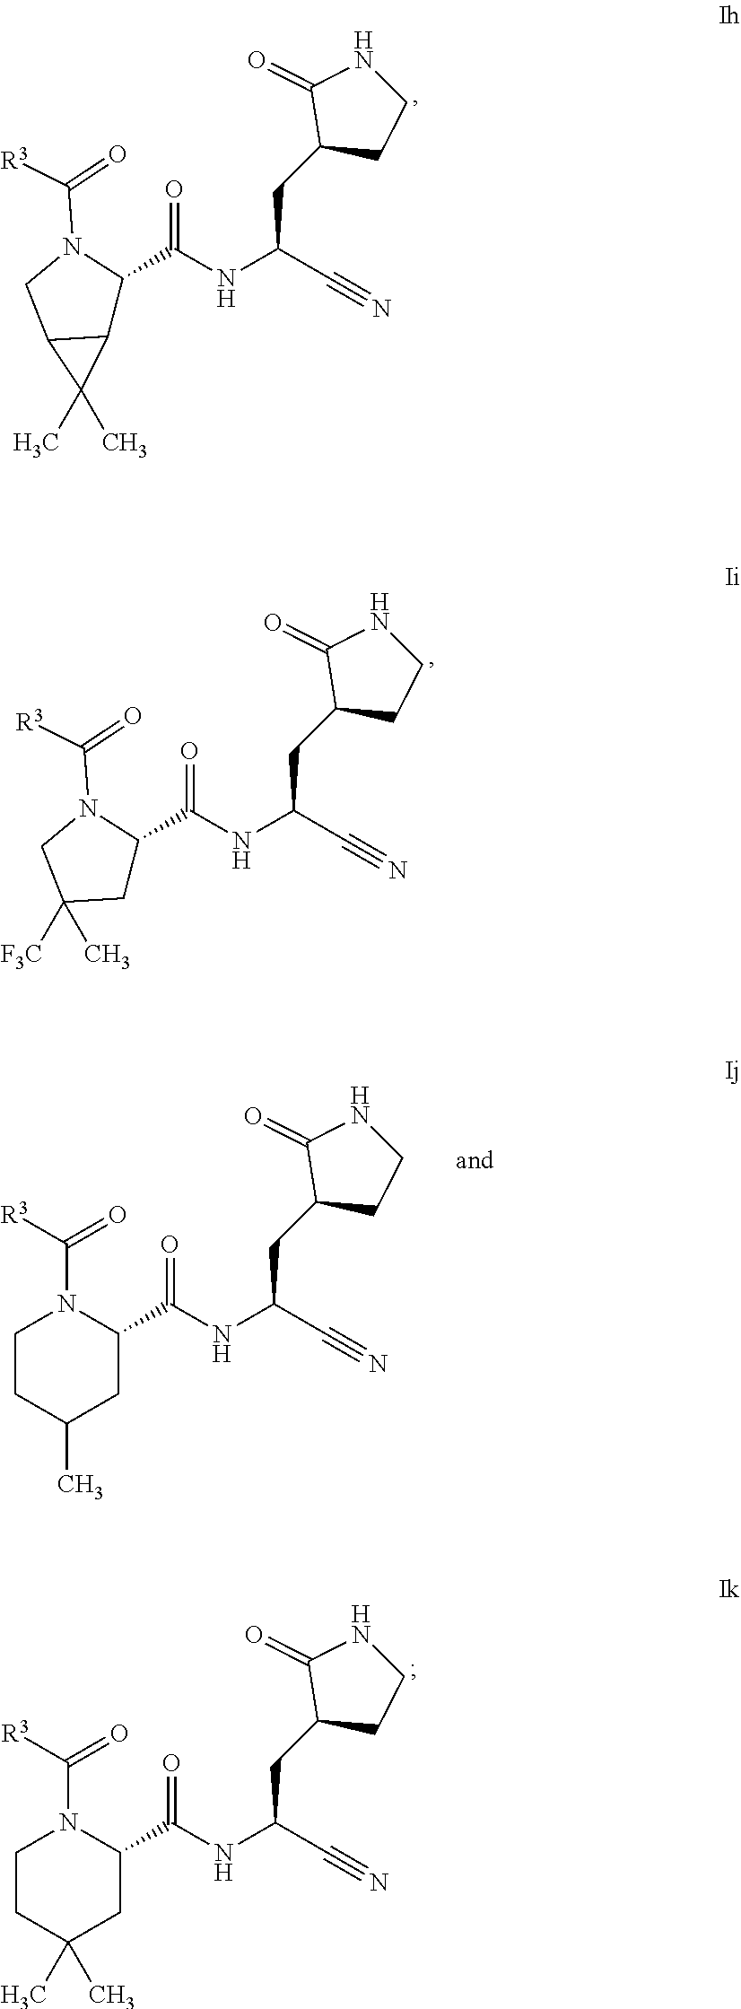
C1(CC(NC(C2N(C(=O)[R3])CC3C2C3(C)C)=O)C#N)CCNC1=O.C1(CC(NC(C2N(C(=O)[R3])CC([F3C])(C)C2)=O)C#N)CCNC1=O.C1(CC(NC(C2N(C([R3])=O)CCC(C)(C)C2)=O)C#N)CCNC1=O.C1(CC(NC(C2N(C([R3])=O)CCC(C)C2)=O)C#N)CCNC1=O
